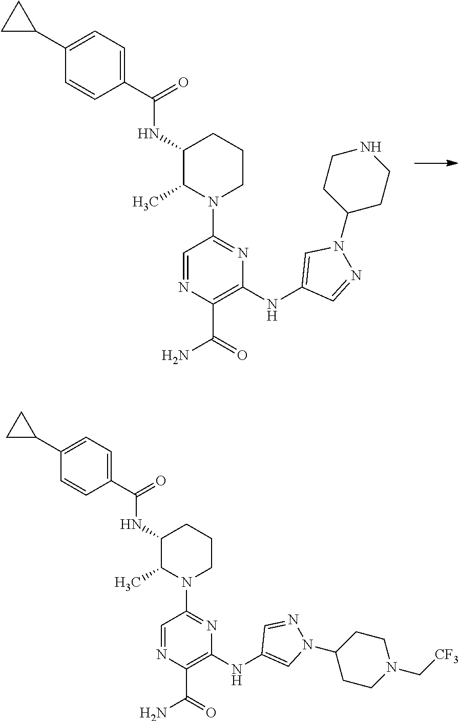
C1(C2CC2)=CC=C(C(=O)NC2C(C)N(C3=NC(NC4=CN(C5CCNCC5)N=C4)=C(C(N)=O)N=C3)CCC2)C=C1.C1(C2CC2)=CC=C(C(=O)NC2C(C)N(C3=NC(NC4=CN(C5CCN(C[CF3])CC5)N=C4)=C(C(N)=O)N=C3)CCC2)C=C1
